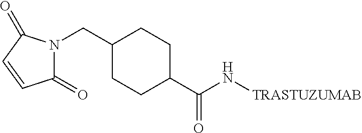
C1(=O)N(CC2CCC(C(=O)N[TRASTUZUMAB])CC2)C(=O)C=C1
